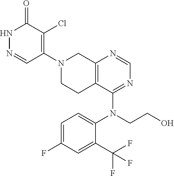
C12=C(N=CN=C1N(CCO)C1=CC=C(F)C=C1C(F)(F)F)CN(C1=C(Cl)C(=O)NN=C1)CC2
